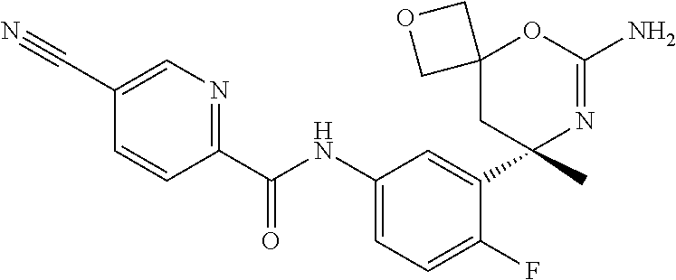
C1(C(NC2=CC=C(F)C(C3(C)N=C(N)OC4(C3)COC4)=C2)=O)=NC=C(C#N)C=C1
